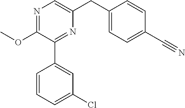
N1=C(OC)C(C2=CC(Cl)=CC=C2)=NC(CC2=CC=C(C#N)C=C2)=C1
